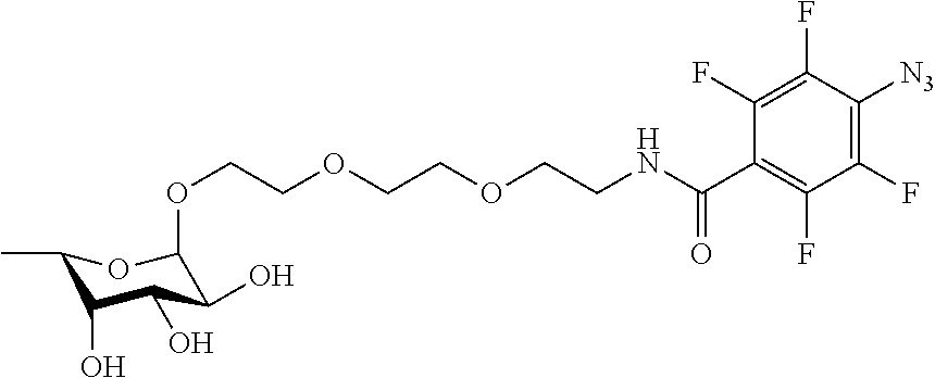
O(CCOCCOCCNC(=O)C1=C(F)C(F)=C([N3])C(F)=C1F)C1C(O)C(O)C(O)C(C)O1
